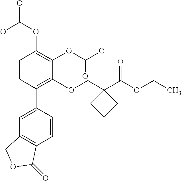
C1=CC(C2=CC3=C(C=C2)C(=O)OC3)=C(OCC2(C(OCC)=O)CCC2)C(OC(O)O)=C1OC(O)O
